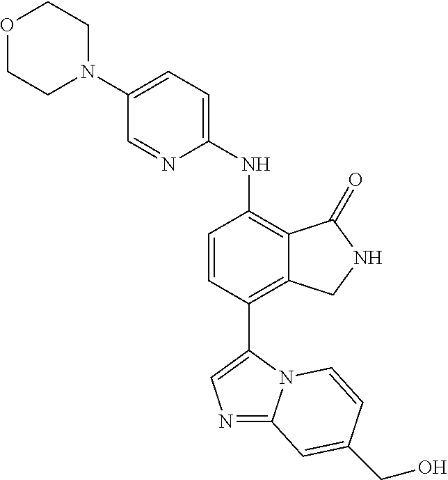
O1CCN(C2=CC=C(NC3=C4C(=C(C5=CN=C6N5C=CC(CO)=C6)C=C3)CNC4=O)N=C2)CC1
